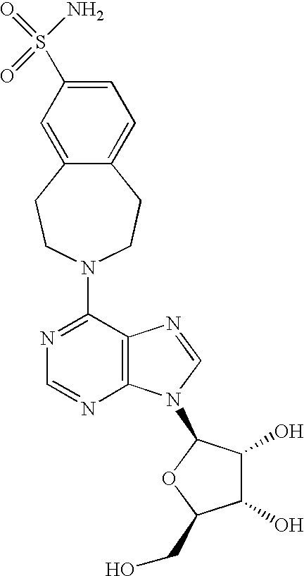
C12=CC(S(=O)(=O)N)=CC=C1CCN(C1=NC=NC3=C1N=CN3C1C(O)C(O)C(CO)O1)CC2
